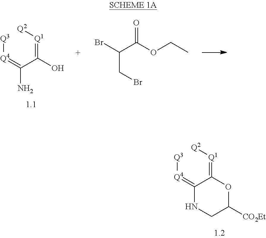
[Q2][Q1]=C(C(=[Q4][Q3])N)O.BrC(C(OCC)=O)CBr.[Q2][Q1]=C1C(=[Q4][Q3])NCC([CO2Et])O1
